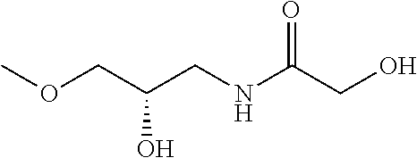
O(CC(CNC(CO)=O)O)C
